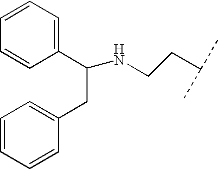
C1(C(CC2=CC=CC=C2)NCCC(C)C)=CC=CC=C1
